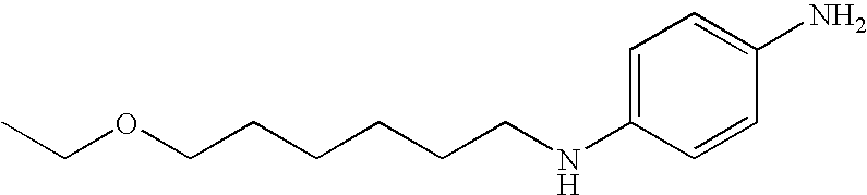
C1=C(NCCCCCCOCC)C=CC(N)=C1
